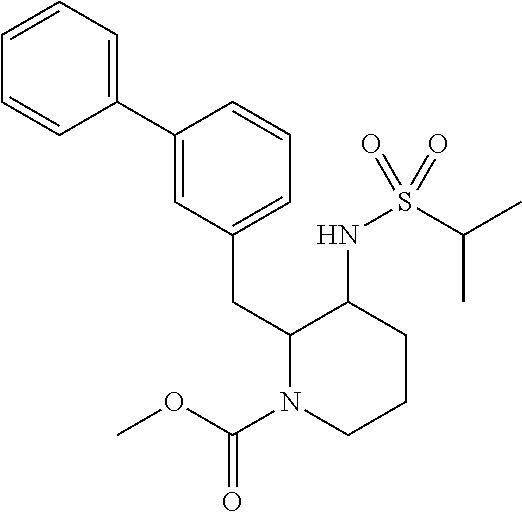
C1(C2=CC(CC3N(C(=O)OC)CCCC3NS(C(C)C)(=O)=O)=CC=C2)=CC=CC=C1
